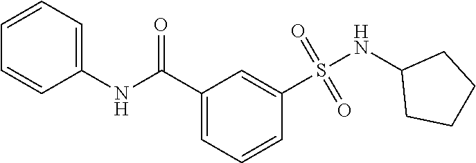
C1(C(NC2=CC=CC=C2)=O)=CC=CC(S(NC2CCCC2)(=O)=O)=C1
